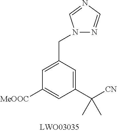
C1(CN2N=CN=C2)=CC([MeOOC])=CC(C([CN])(C)C)=C1
